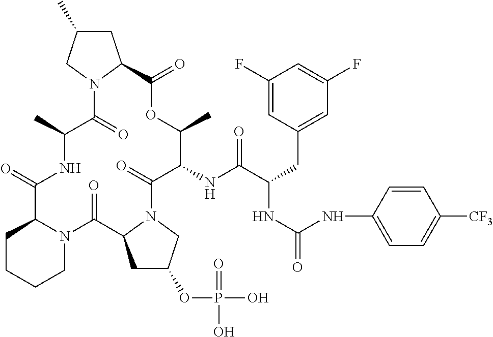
C1CCCN2C1C(=O)NC(C)C(=O)N1C(CC(C)C1)C(=O)OC(C)C(NC(C(CC1=CC(F)=CC(F)=C1)NC(=O)NC1=CC=C([CF3])C=C1)=O)C(=O)N1C(C2=O)CC(OP(O)(=O)O)C1
